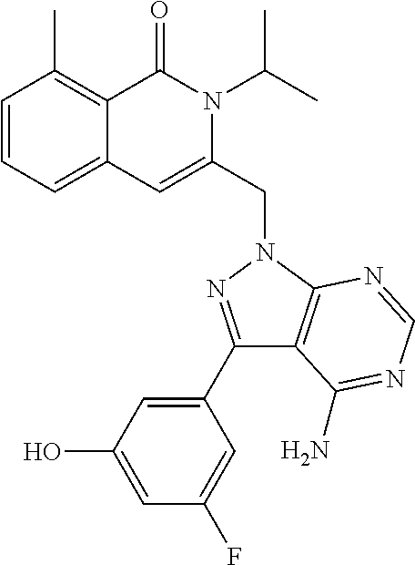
C1=CC=C2C(=C1C)C(=O)N(C(C)C)C(CN1C3=C(C(C4=CC(O)=CC(F)=C4)=N1)C(N)=NC=N3)=C2
